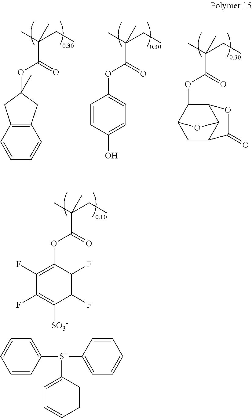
C1(OC(C(C)(CC)C)=O)C2CC3C(C1OC3=O)O2.C12=C(C=CC=C1)CC(OC(C(C)(CC)C)=O)(C)C2.C1(OC(C(C)(CC)C)=O)=CC=C(O)C=C1.C1(OC(C(C)(CC)C)=O)=C(F)C(F)=C([SO3-])C(F)=C1F.C1=CC=C([S+](C2=CC=CC=C2)C2=CC=CC=C2)C=C1
